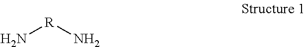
N[R]N
